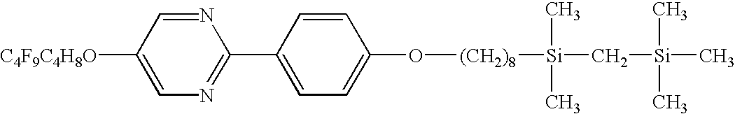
C1([C4F9C4H8O])=CN=C(C2=CC=C(O[(CH2)8][Si](C)(C)C[Si](C)(C)C)C=C2)N=C1
